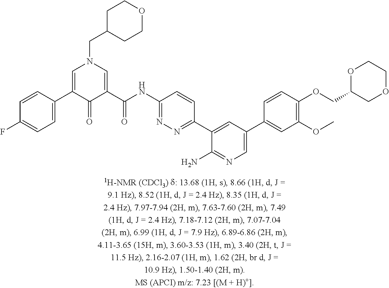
C1=C(C2=CN(CC3CCOCC3)C=C(C(NC3=NN=C(C4=CC(C5=CC(OC)=C(OCC6COCCO6)C=C5)=CN=C4N)C=C3)=O)C2=O)C=CC(F)=C1
